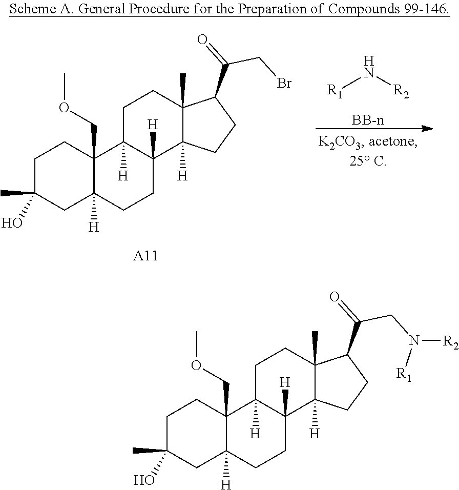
C1C(C)(O)CC2([H])C(COC)(C1)C1([H])C([H])(CC2)C2([H])C(C)(CC1)C(C(=O)CN([R2])[R1])CC2.[BB-n].[R1]N[R2].C1C(O)(C)CC2([H])C(COC)(C1)C1([H])C([H])(CC2)C2([H])C(C)(CC1)C(C(=O)CBr)CC2.[A11]
